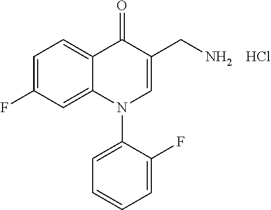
C1=C(F)C=C2C(=C1)C(=O)C(CN)=CN2C1=CC=CC=C1F.Cl
